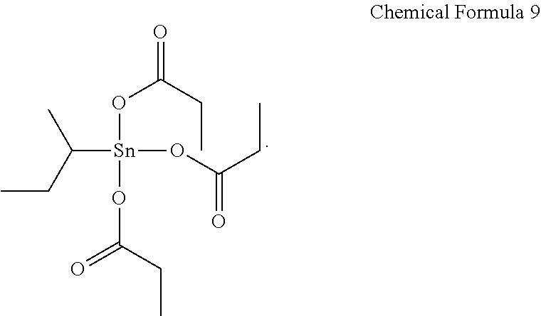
CC(CC)[Sn](OC(=O)CC)(OC(=O)CC)OC(CC)=O
